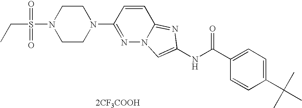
[2CF3COOH].C1=CC(C(C)(C)C)=CC=C1C(NC1=CN2N=C(N3CCN(S(CC)(=O)=O)CC3)C=CC2=N1)=O
